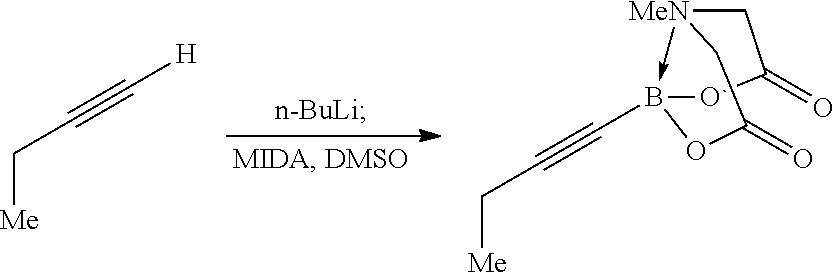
[H]C#CC[Me].C1(=O)C[MeN]2->B(C#CC[Me])(OC(=O)C2)O1
